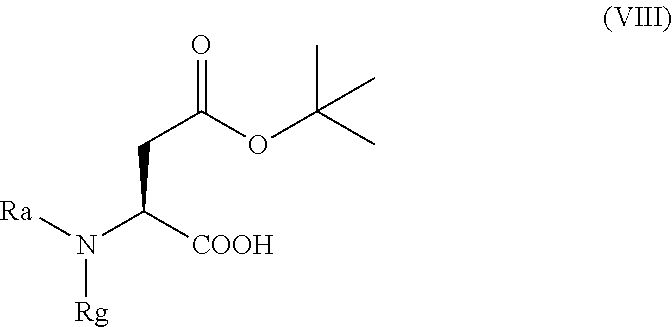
C(C([COOH])N([Ra])[Rg])C(OC(C)(C)C)=O
